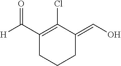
[H]C(C1=C(Cl)C(=CO)CCC1)=O
